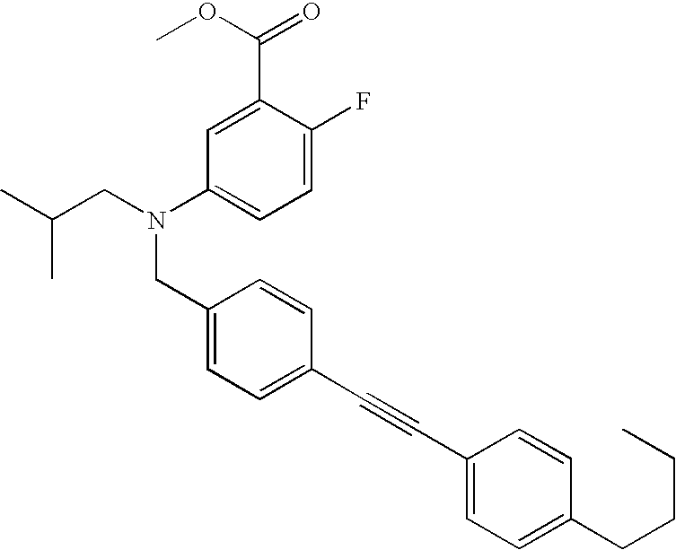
C1=C(F)C(C(OC)=O)=CC(N(CC(C)C)CC2=CC=C(C#CC3=CC=C(CCCC)C=C3)C=C2)=C1
